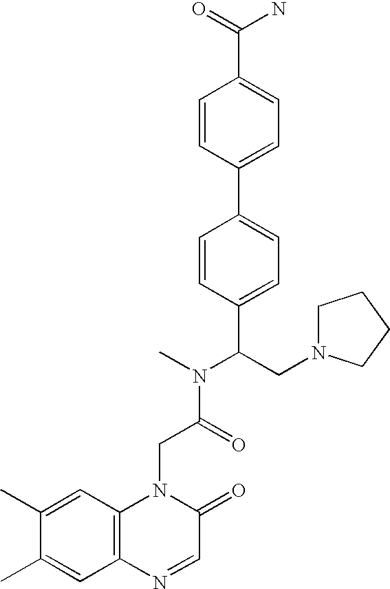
C(C(N(C)C(CN1CCCC1)C1=CC=C(C2=CC=C(C(=O)N)C=C2)C=C1)=O)N1C2=C(C=C(C)C(C)=C2)N=CC1=O
